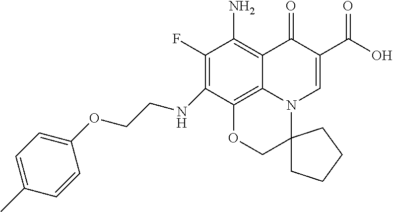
C1(F)=C(NCCOC2=CC=C(C)C=C2)C2=C3C(=C1N)C(=O)C(C(=O)O)=CN3C1(CO2)CCCC1
